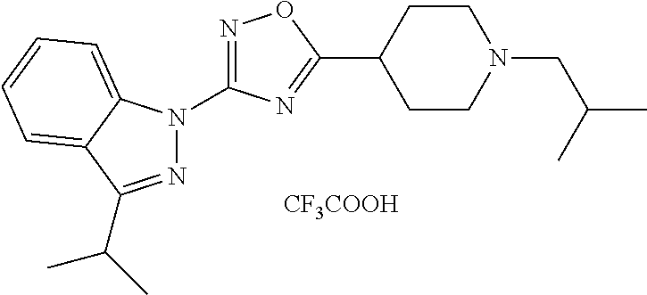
N1=C(N2N=C(C(C)C)C3=CC=CC=C23)N=C(C2CCN(CC(C)C)CC2)O1.[CF3COOH]
